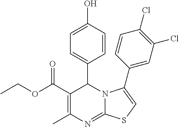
C1(C(OCC)=O)=C(C)N=C2N(C1C1=CC=C(O)C=C1)C(C1=CC(Cl)=C(Cl)C=C1)=CS2
